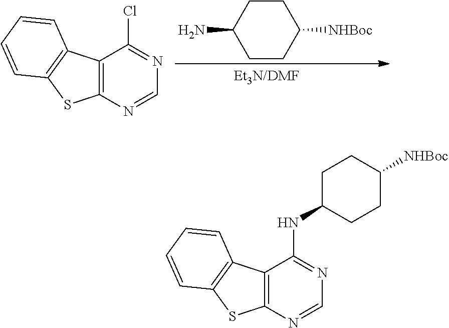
C12=C(N=CN=C1Cl)SC1=C2C=CC=C1.NC1CCC([NHBoc])CC1.C12=C(N=CN=C1NC1CCC([NHBoc])CC1)SC1=C2C=CC=C1
